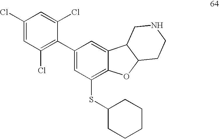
C1(Cl)=CC(Cl)=C(C2=CC(SC3CCCCC3)=C3C(=C2)C2C(O3)CCNC2)C(Cl)=C1
